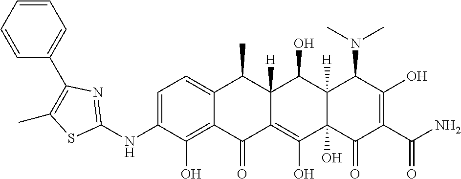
C1=C(NC2=NC(C3=CC=CC=C3)=C(C)S2)C(O)=C2C(=C1)C(C)C1([H])C(=C(O)C3(O)C([H])(C1O)C(N(C)C)C(O)=C(C(N)=O)C3=O)C2=O
